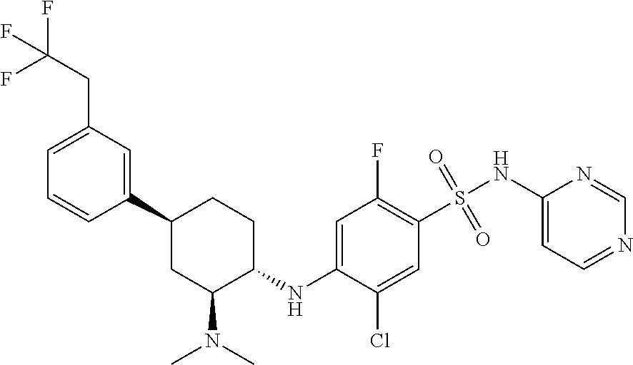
C1(C2CC(N(C)C)C(NC3=CC(F)=C(S(=O)(=O)NC4=CC=NC=N4)C=C3Cl)CC2)=CC(CC(F)(F)F)=CC=C1
